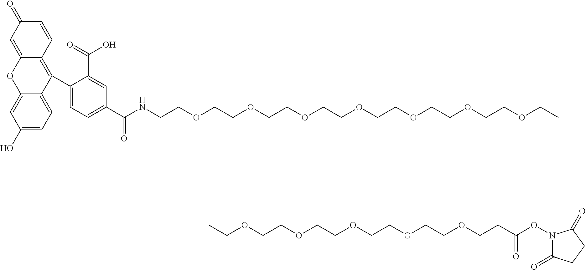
C1(O)=CC=C2C(=C1)OC1=CC(=O)C=CC1=C2C1=CC=C(C(NCCOCCOCCOCCOCCOCCOCCOCC)=O)C=C1C(=O)O.CCOCCOCCOCCOCCOCCC(ON1C(=O)CCC1=O)=O
